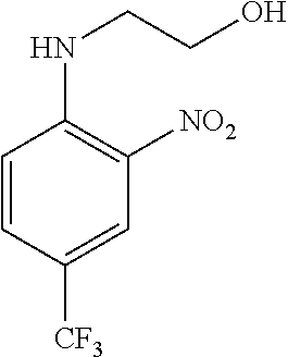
C1=CC([CF3])=CC([NO2])=C1NCCO
